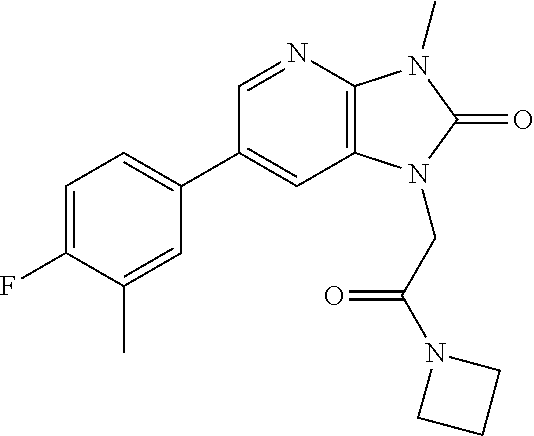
C1(C2=CC=C(F)C(C)=C2)=CC2=C(N=C1)N(C)C(=O)N2CC(N1CCC1)=O
